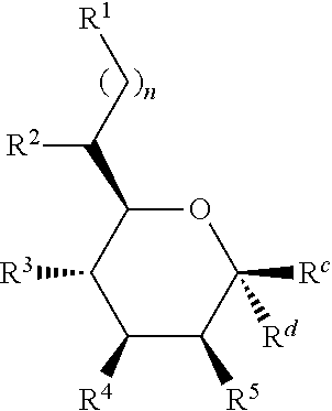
C1([R4])C([R5])C([Rc])([Rd])OC(C(C[R1])[R2])C1[R3]
